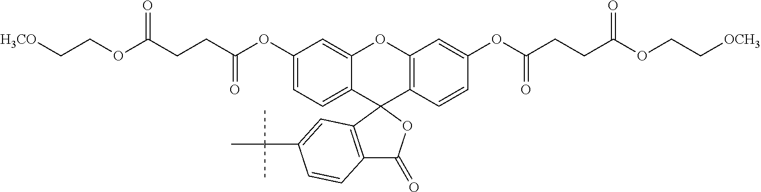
[H3CO]CCOC(CCC(OC1=CC=C2C(=C1)OC1=C(C23C2=C(C(=O)O3)C=CC(C(C)(C)C)=C2)C=CC(OC(CCC(OCC[OCH3])=O)=O)=C1)=O)=O
